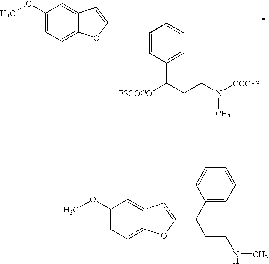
C1(OC)=CC=C2C(=C1)C=CO2.C1=CC(C([F3COCO])CCN(C)[COCF3])=CC=C1.C1(OC)=CC=C2C(=C1)C=C(C(CCNC)C1=CC=CC=C1)O2
